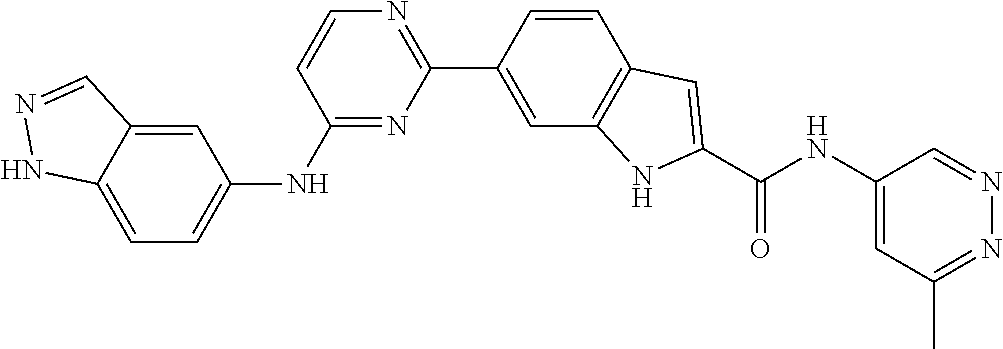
C1=C2C(=CC(NC3=NC(C4=CC5=C(C=C4)C=C(C(NC4=CC(C)=NN=C4)=O)N5)=NC=C3)=C1)C=NN2
